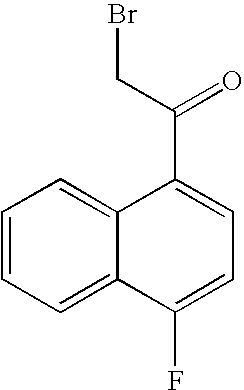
C1=CC=C2C(=C1)C(C(CBr)=O)=CC=C2F
